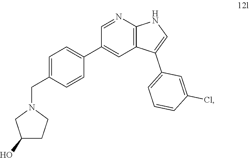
C1(O)CCN(CC2=CC=C(C3=CC4=C(N=C3)NC=C4C3=CC=CC(Cl)=C3)C=C2)C1
